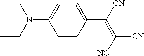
C1=CC(N(CC)CC)=CC=C1C([CN])=C([NC])[CN]
